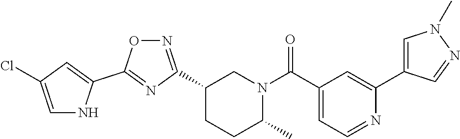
C1(C2=NOC(C3=CC(Cl)=CN3)=N2)CCC(C)N(C(C2=CC=NC(C3=CN(C)N=C3)=C2)=O)C1
